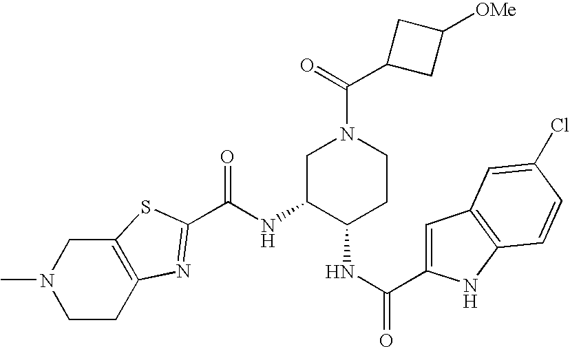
C1C2=C(CN(C)C1)SC(C(=O)NC1C(NC(C3=CC4=C(N3)C=CC(Cl)=C4)=O)CCN(C(C3CC([OMe])C3)=O)C1)=N2
